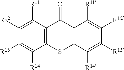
C12=C(C([R11])=C([R12])C([R13])=C1[R14])C(=O)C1=C(S2)C([R14])=C([R13])C([R12])=C1[R11]
